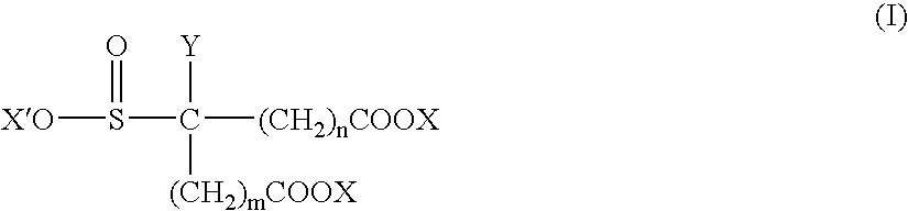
[XO]S(=O)C([Y])([(CH2)mCOOX])[(CH2)nCOOX]
